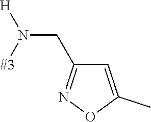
C(N([#3])[H])C1=NOC(C)=C1
